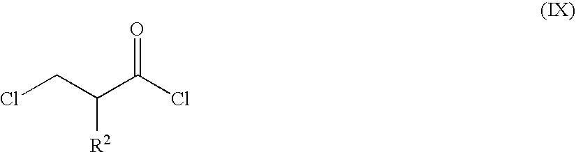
ClCC(C(Cl)=O)[R2]
